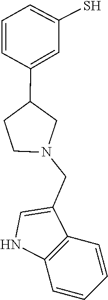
C(N1CC(C2=CC(S)=CC=C2)CC1)C1=CNC2=C1C=CC=C2
